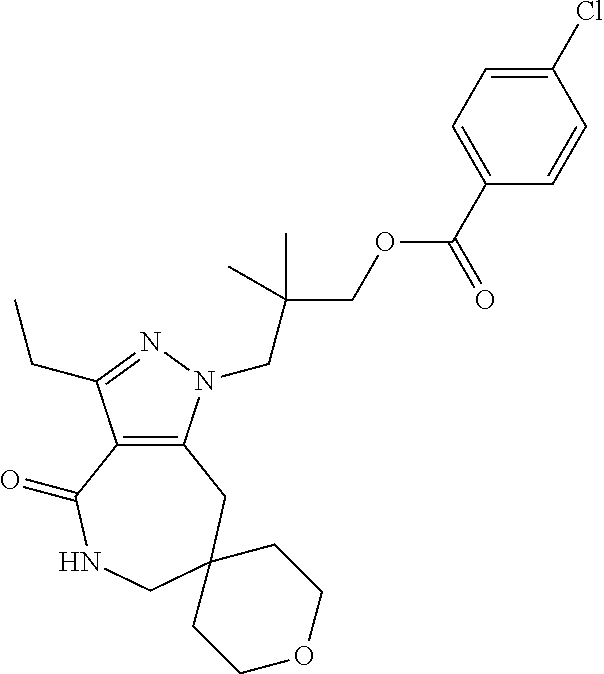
C12=C(N(CC(COC(C3=CC=C(Cl)C=C3)=O)(C)C)N=C1CC)CC1(CNC2=O)CCOCC1
